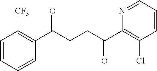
C1(C(CCC(C2=C(Cl)C=CC=N2)=O)=O)=C([CF3])C=CC=C1
